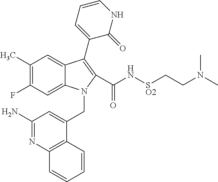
C12=CC(F)=C(C)C=C1C(C1=CC=CNC1=O)=C(C(=O)N[SO2]CCN(C)C)N2CC1=CC(N)=NC2=C1C=CC=C2
